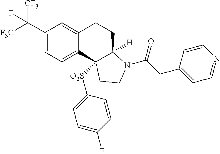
C(C1=CC=C2C(=C1)CCC1([H])C2([O2S]C2=CC=C(F)C=C2)CCN1C(CC1=CC=NC=C1)=O)([F3C])([CF3])F
